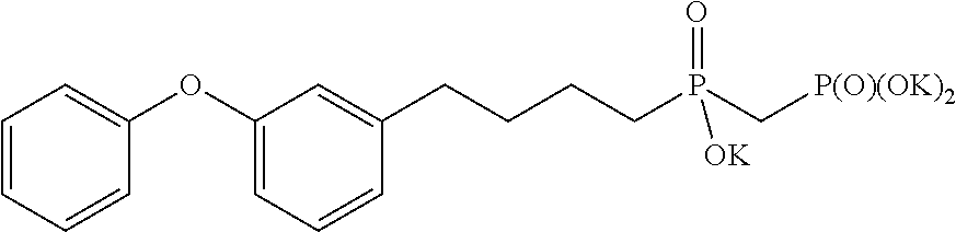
C1=CC=CC(OC2=CC=CC(CCCCP(C[P(O)(OK)2])(=O)[OK])=C2)=C1
